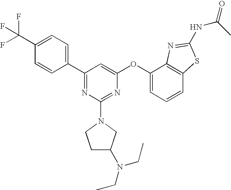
C1(C(F)(F)F)=CC=C(C2=NC(N3CCC(N(CC)CC)C3)=NC(OC3=CC=CC4=C3N=C(NC(C)=O)S4)=C2)C=C1
